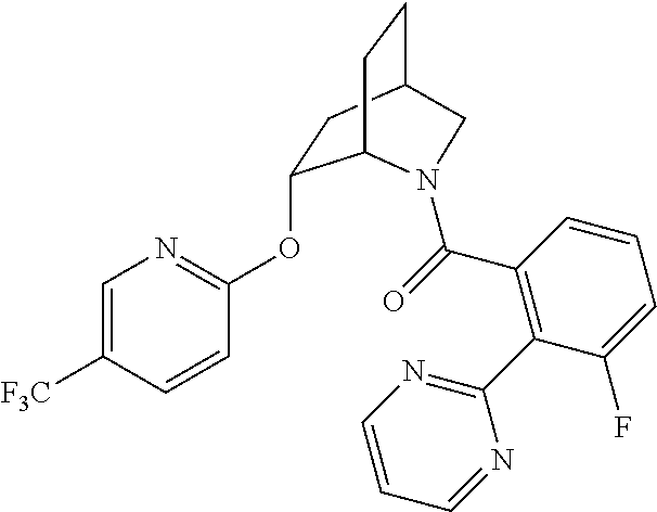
O(C1=NC=C([F3C])C=C1)C1CC2CCC1N(C(=O)C1=C(C3=NC=CC=N3)C(F)=CC=C1)C2
